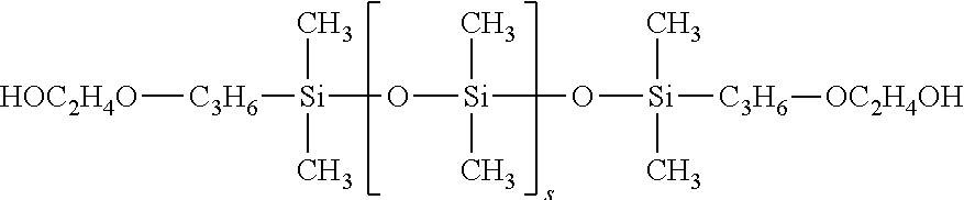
[HOC2H4O][C3H6][Si](C)(C)O[Si](C)(C)O[Si](C)(C)[C3H6][OC2H4OH]
